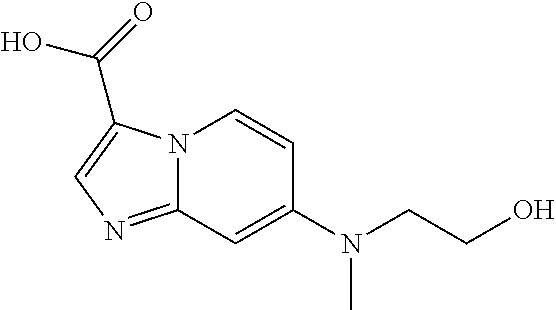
C(O)(=O)C1=CN=C2N1C=CC(N(CCO)C)=C2
